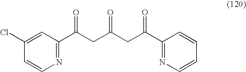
C1=C(Cl)C=CN=C1C(CC(CC(C1=NC=CC=C1)=O)=O)=O
